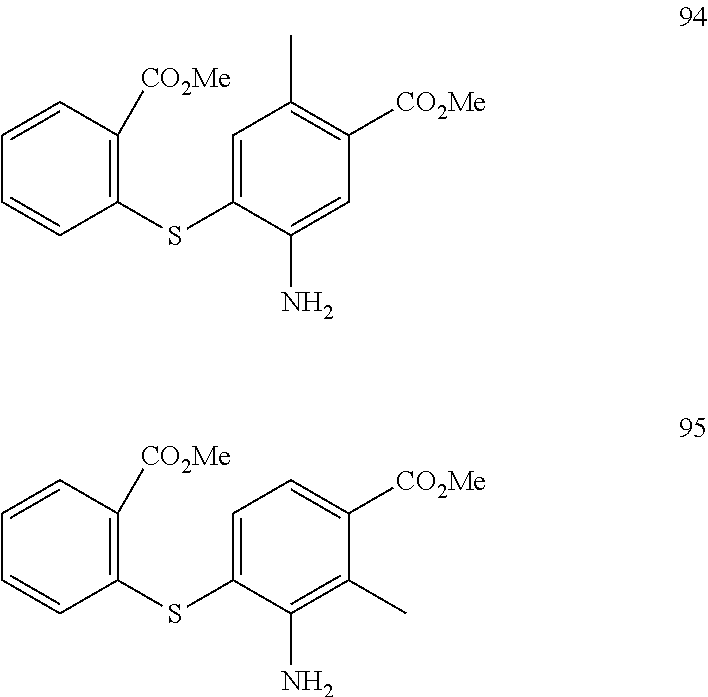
C1=CC([CO2Me])=C(SC2=CC(C)=C([CO2Me])C=C2N)C=C1.C1=CC([CO2Me])=C(SC2=CC=C([CO2Me])C(C)=C2N)C=C1
